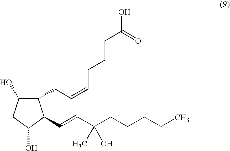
C1(O)C(CC=CCCCC(O)=O)C(C=CC(CCCCC)(C)O)C(O)C1
